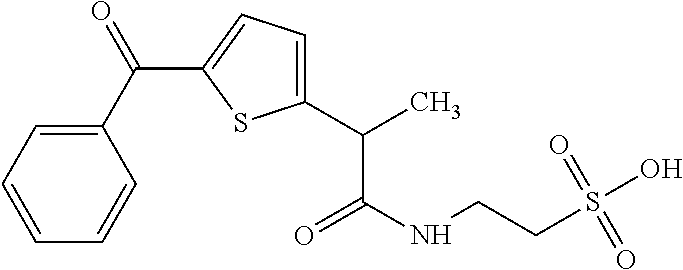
C1=CC(C(=O)C2=CC=C(C(C(=O)NCCS(O)(=O)=O)C)S2)=CC=C1
